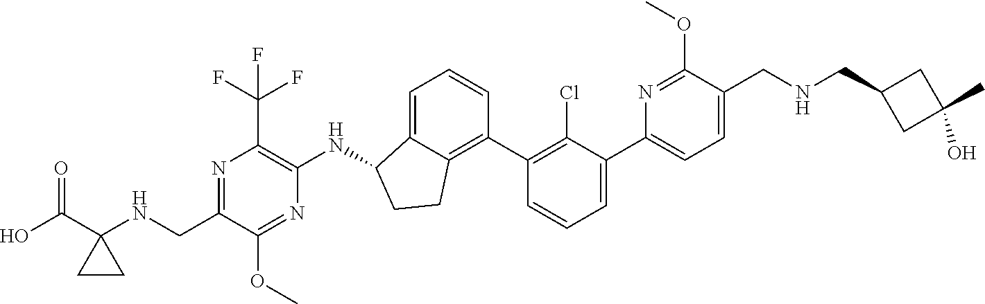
N1=C(CNC2(C(O)=O)CC2)C(OC)=NC(NC2C3=CC=CC(C4=C(Cl)C(C5=CC=C(CNCC6CC(C)(O)C6)C(OC)=N5)=CC=C4)=C3CC2)=C1C(F)(F)F
